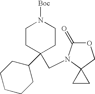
C1CC(CN2C(=O)OCC23CC3)(C2CCCCC2)CCN1[Boc]
